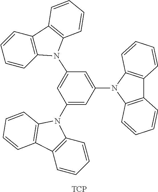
C1=CC=CC2=C1C1=C(N2C2=CC(N3C4=C(C=CC=C4)C4=C3C=CC=C4)=CC(N3C4=C(C5=C3C=CC=C5)C=CC=C4)=C2)C=CC=C1.[TCP]
